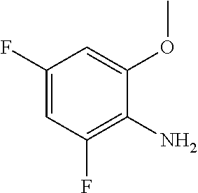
C1(F)=CC(F)=C(N)C(OC)=C1
